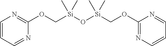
C1=CC=NC(OC[Si](O[Si](COC2=NC=CC=N2)(C)C)(C)C)=N1
